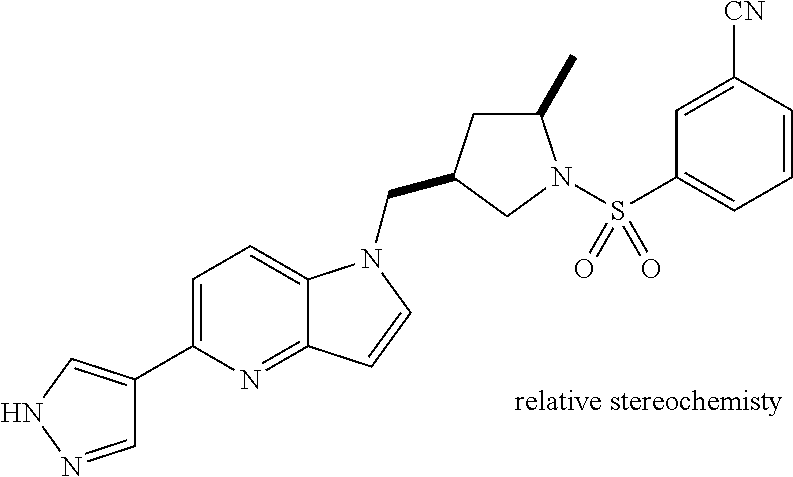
C1=NNC=C1C1=CC=C2C(=N1)C=CN2CC1CC(C)N(S(C2=CC=CC([CN])=C2)(=O)=O)C1
